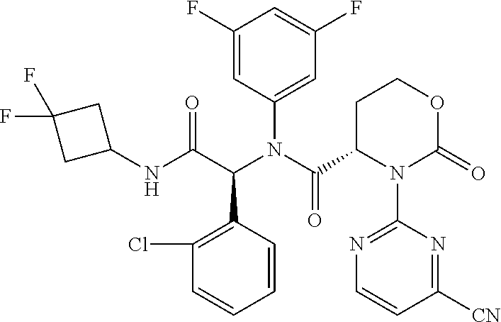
C1(F)=CC(F)=CC(N(C(=O)C2N(C3=NC=CC([CN])=N3)C(=O)OCC2)C(C(NC2CC(F)(F)C2)=O)C2=C(Cl)C=CC=C2)=C1
